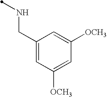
N(CC1=CC([OCH3])=CC([OCH3])=C1)C
